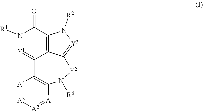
[A4]1=[A3][A2]=[A1]C2=C1C1=[Y1]N([R1])C(=O)C3=C1C(=[Y3]N3[R2])[Y2]N2[R6]
